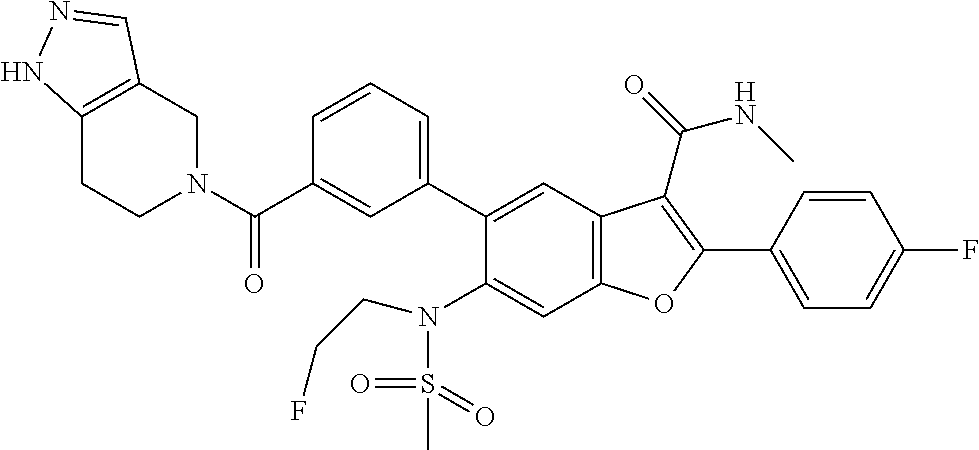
C12=C(CN(C(C3=CC(C4=CC5=C(C=C4N(CCF)S(C)(=O)=O)OC(C4=CC=C(F)C=C4)=C5C(=O)NC)=CC=C3)=O)CC1)C=NN2
